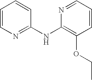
N1=C(NC2=C(OCC)C=CC=N2)C=CC=C1
